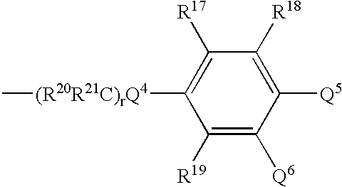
C1([R19])=C([Q6])C([Q5])=C([R18])C([R17])=C1[(R20R21C)rQ4]C
